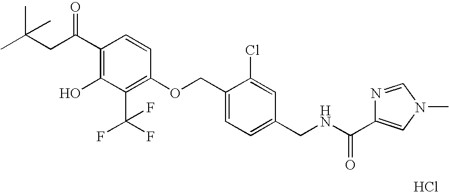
C(CC(=O)C1=C(O)C(C(F)(F)F)=C(OCC2=CC=C(CNC(=O)C3=CN(C)C=N3)C=C2Cl)C=C1)(C)(C)C.Cl
